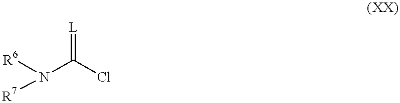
[R7]N([R6])C(Cl)=[L]
